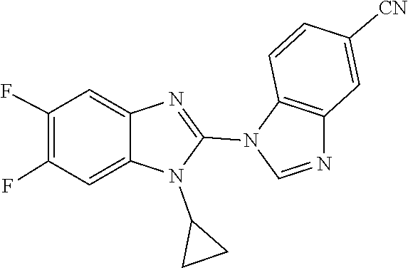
N1(C2CC2)C(N2C=NC3=C2C=CC([CN])=C3)=NC2=CC(F)=C(F)C=C12
